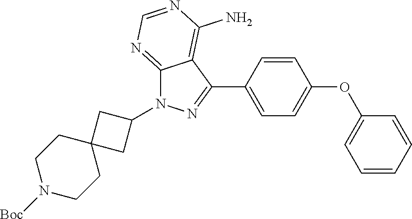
C12=C(N)N=CN=C1N(C1CC3(CCN([Boc])CC3)C1)N=C2C1=CC=C(OC2=CC=CC=C2)C=C1
